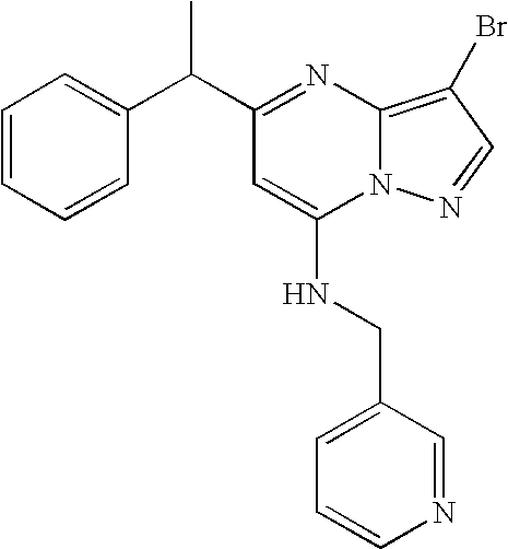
C1(C(C)C2=CC=CC=C2)=NC2=C(Br)C=NN2C(NCC2=CC=CN=C2)=C1
